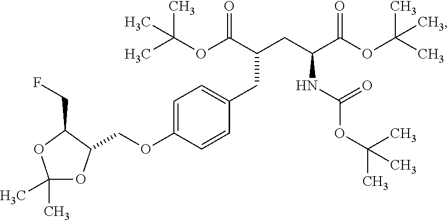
CC(OC(C(CC(C(OC(C)(C)C)=O)NC(=O)OC(C)(C)C)CC1=CC=C(OCC2OC(C)(C)OC2CF)C=C1)=O)(C)C
